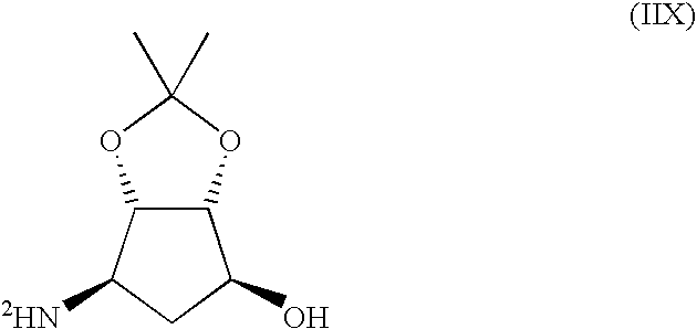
[2HN]C1C2C(OC(C)(C)O2)C(O)C1
